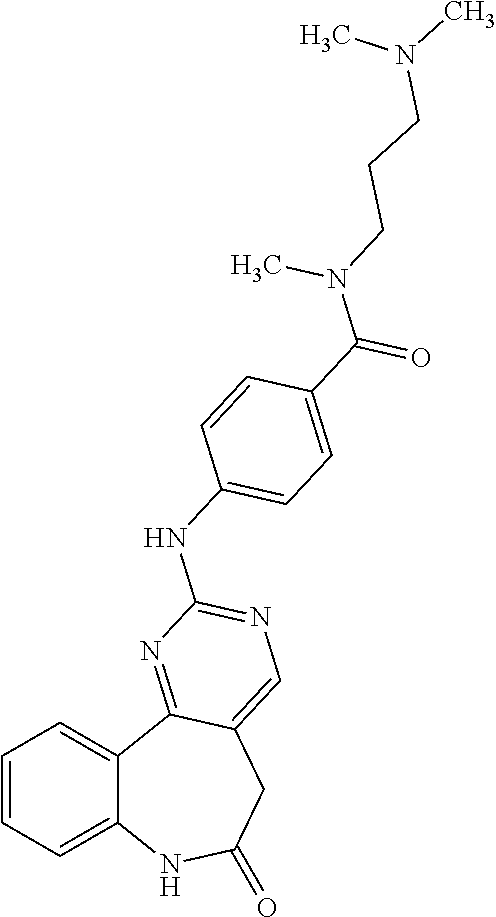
C1=CC=C2C(=C1)C1=NC(NC3=CC=C(C(=O)N(CCCN(C)C)C)C=C3)=NC=C1CC(=O)N2
